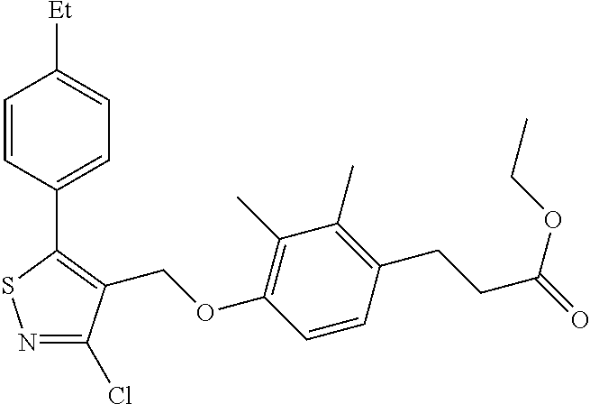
N1=C(Cl)C(COC2=C(C)C(C)=C(CCC(=O)OCC)C=C2)=C(C2=CC=C([Et])C=C2)S1
